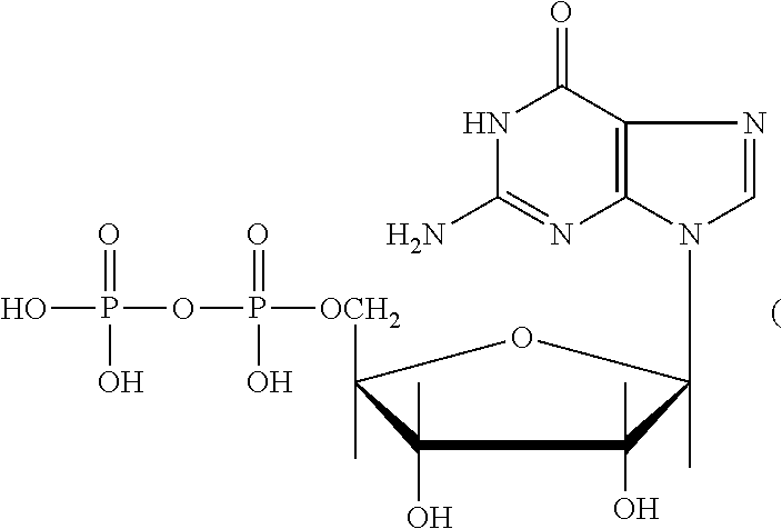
N1C(N)=NC2=C(C1=O)N=CN2CC1(C)C(O)(C)C(O)(C)C(C)([OCH2]P(=O)(OP(O)(=O)O)O)O1
